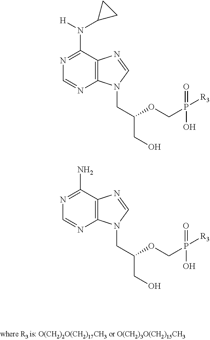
N1=C(N)C2=C(N=C1)N(CC(OCP(=O)(O)[R3])CO)C=N2.N1=C(N([H])C2CC2)C2=C(N=C1)N(CC(OCP(=O)(O)[R3])CO)C=N2
